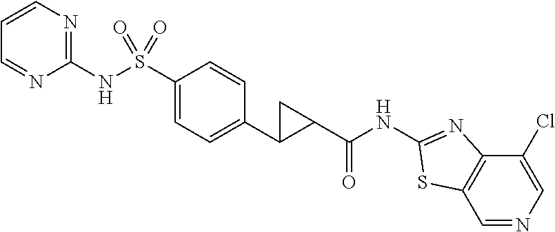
C1(NS(C2=CC=C(C3C(C(NC4=NC5=C(C=NC=C5Cl)S4)=O)C3)C=C2)(=O)=O)=NC=CC=N1
